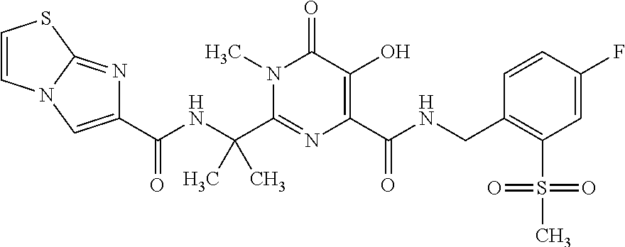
C(C1=NC(C(NCC2=C(S(C)(=O)=O)C=C(F)C=C2)=O)=C(O)C(=O)N1C)(NC(=O)C1=CN2C(=N1)SC=C2)(C)C
